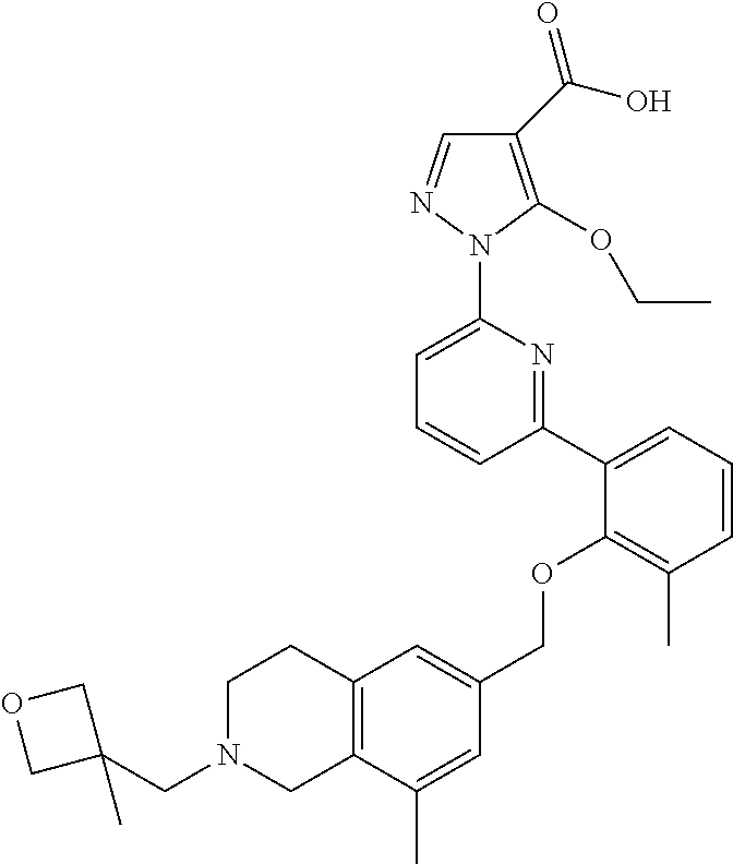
C1(C(O)=O)=C(OCC)N(C2=CC=CC(C3=CC=CC(C)=C3OCC3=CC4=C(C(C)=C3)CN(CC3(C)COC3)CC4)=N2)N=C1
